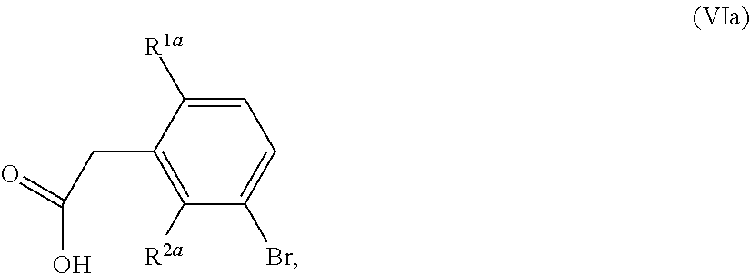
C1=C([R1a])C(CC(O)=O)=C([R2a])C(Br)=C1
